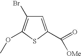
C1(Br)=C(OC)SC(C(=O)[OMe])=C1
